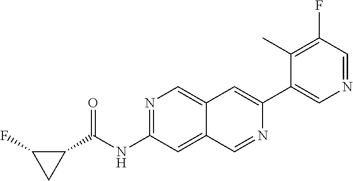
N1=C(NC(C2C(F)C2)=O)C=C2C(=C1)C=C(C1=CN=CC(F)=C1C)N=C2
